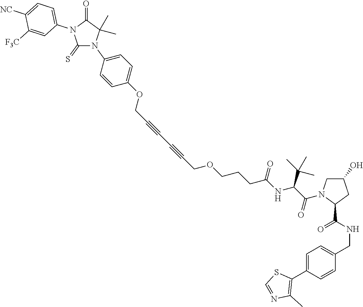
C1(=S)N(C2=CC=C(OCC#CC#CCOCCCC(NC(C(C)(C)C)C(=O)N3CC(O)CC3C(=O)NCC3=CC=C(C4=C(C)N=CS4)C=C3)=O)C=C2)C(C)(C)C(=O)N1C1=CC=C([NC])C([F3C])=C1
